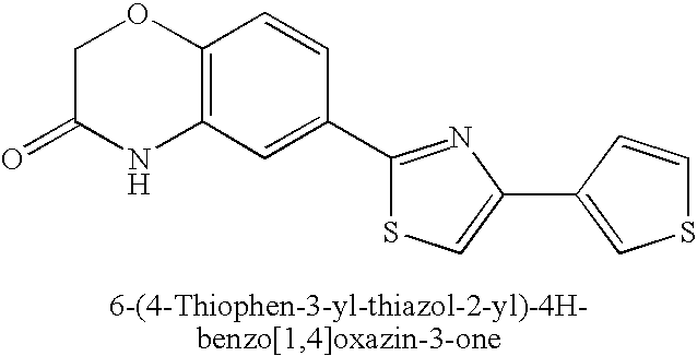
C1C(=O)NC2=C(O1)C=CC(C1=NC(C3=CSC=C3)=CS1)=C2
